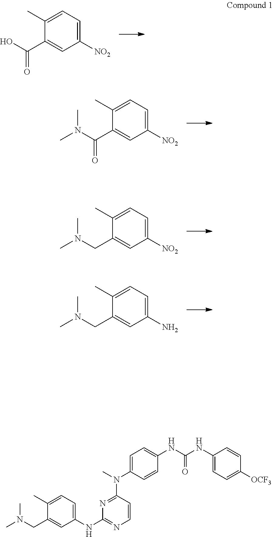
C1([NO2])=CC=C(C)C(C(O)=O)=C1.C1([NO2])=CC=C(C)C(C(N(C)C)=O)=C1.C1([NO2])=CC=C(C)C(CN(C)C)=C1.C1(N)=CC=C(C)C(CN(C)C)=C1.C1(NC2=NC=CC(N(C)C3=CC=C(NC(NC4=CC=C([OCF3])C=C4)=O)C=C3)=N2)=CC=C(C)C(CN(C)C)=C1
